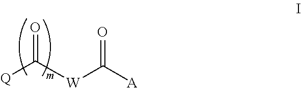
O=C([W]C([A])=O)[Q]
